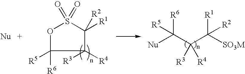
[Nu]C(C(C([SO3M])([R1])[R2])([R3])[R4])([R6])[R5].C1([R4])([R3])C([R1])([R2])S(=O)(=O)OC1([R5])[R6]
